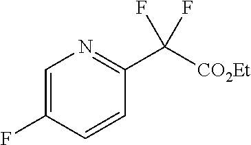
C1=C(F)C=CC(C([CO2Et])(F)F)=N1
